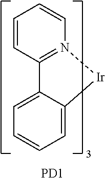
C1=CC2=N(C=C1)[Ir]C1=CC=CC=C21.[PD1]
